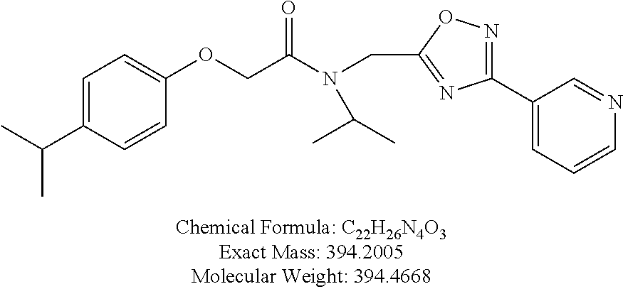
C1=C(C(C)C)C=CC(OCC(=O)N(CC2=NC(C3=CC=CN=C3)=NO2)C(C)C)=C1
